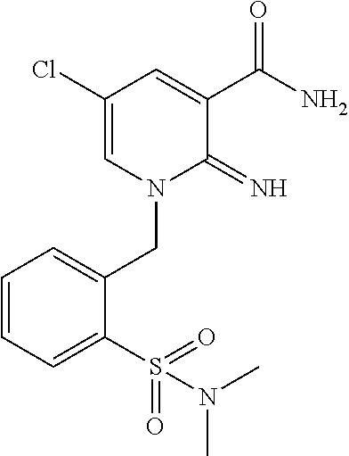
C1(Cl)=CN(CC2=CC=CC=C2S(=O)(=O)N(C)C)C(=N)C(C(N)=O)=C1
